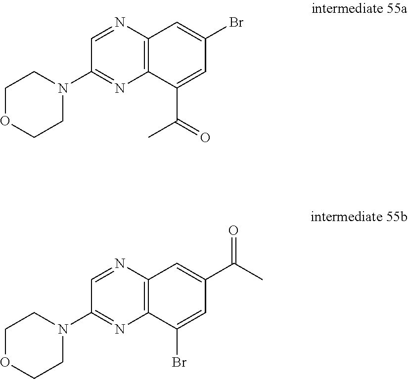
C1OCCN(C2=NC3=C(N=C2)C=C(Br)C=C3C(=O)C)C1.C1OCCN(C2=NC3=C(N=C2)C=C(C(=O)C)C=C3Br)C1
